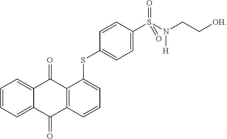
C1=CC=C2C(=C1)C(=O)C1=C(C2=O)C=CC=C1SC1=CC=C(S(=O)(N(CC[OH])[H])=O)C=C1
